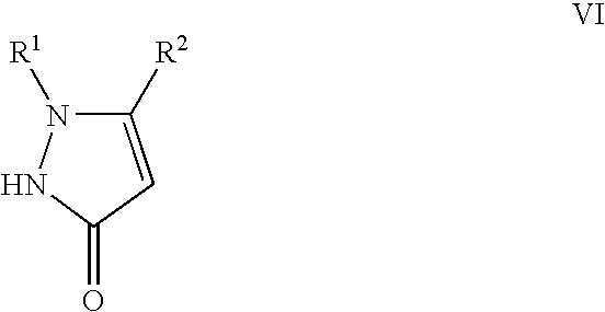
C1([R2])=CC(=O)NN1[R1]
